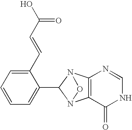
C1=CC=C(C2N3C4=C(N2O3)N=CNC4=O)C(C=CC(O)=O)=C1
